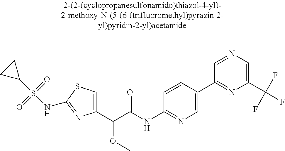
C1(C(C(NC2=NC=C(C3=NC(C(F)(F)F)=CN=C3)C=C2)=O)OC)=CSC(NS(C2CC2)(=O)=O)=N1
